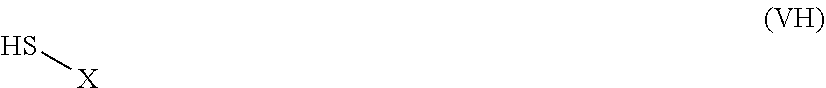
S[X]
